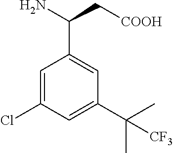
C1=C(Cl)C=C(C(C)(C)[CF3])C=C1C(C[COOH])N
